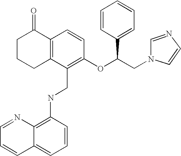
C1C2=C(C(=O)CC1)C=CC(OC(CN1C=CN=C1)C1=CC=CC=C1)=C2CNC1=C2C(=CC=C1)C=CC=N2
